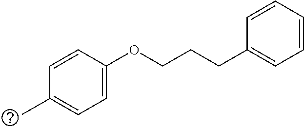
C1(CCCOC2=CC=C(C)C=C2)=CC=CC=C1
